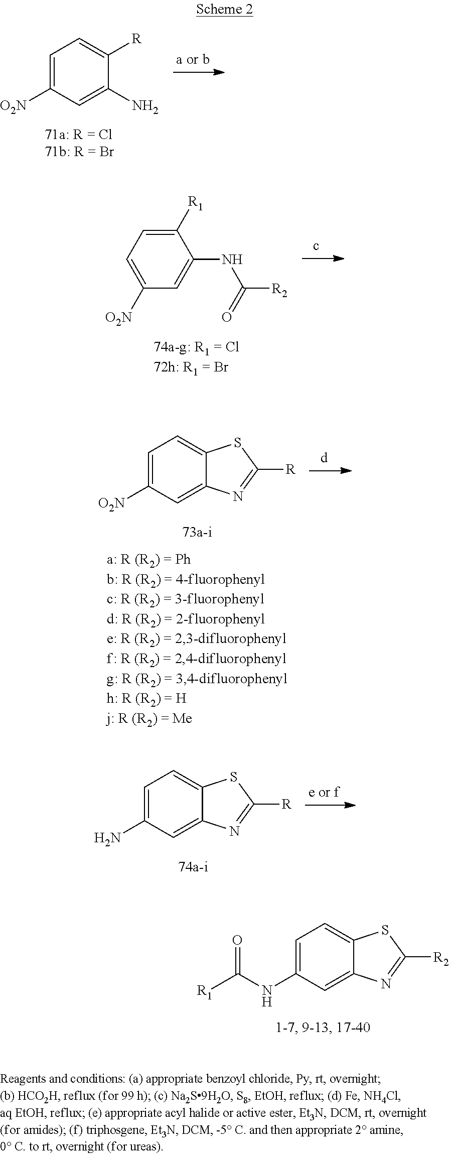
C1=C([O2N])C=C(N)C([R])=C1.C1=C([O2N])C=C(NC([R2])=O)C([R1])=C1.C1=C([O2N])C=C2C(=C1)SC([R])=N2.C1=C(N)C=C2C(=C1)SC([R])=N2.C1=C(NC([R1])=O)C=C2C(=C1)SC([R2])=N2
